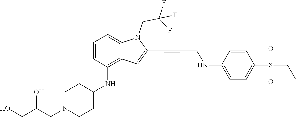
C(C#CC1=CC2=C(NC3CCN(CC(CO)O)CC3)C=CC=C2N1CC(F)(F)F)NC1=CC=C(S(CC)(=O)=O)C=C1
